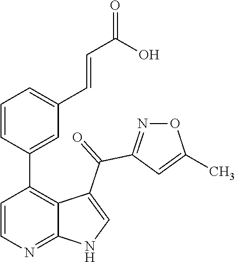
C1=CN=C2C(=C1C1=CC(C=CC(=O)O)=CC=C1)C(C(=O)C1=NOC(C)=C1)=CN2
